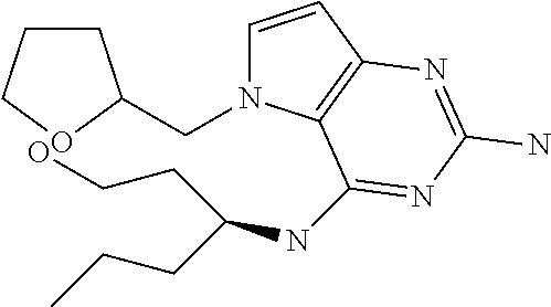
C1=CC2=C(N1CC1CCCO1)C(NC(CCC)CCO)=NC(N)=N2
